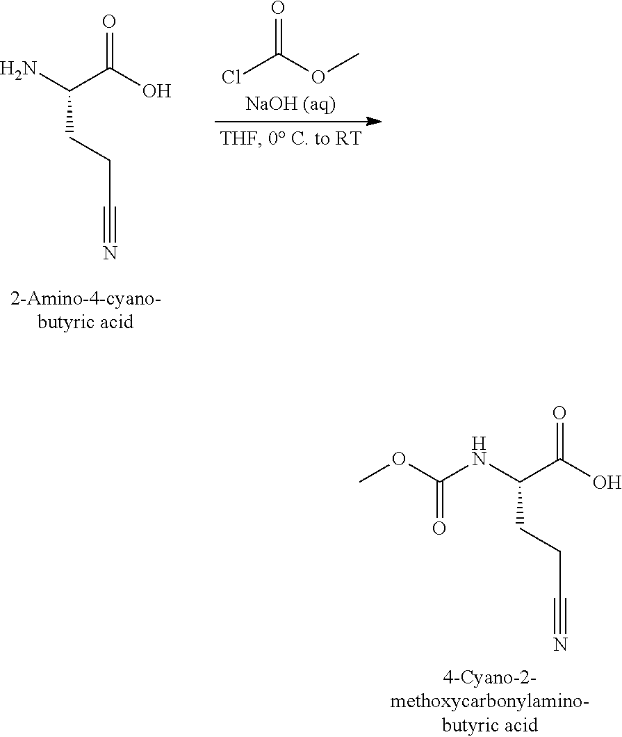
N(C(C(O)=O)CCC#N)C(=O)OC.NC(C(O)=O)CCC#N.C(OC)(=O)Cl
